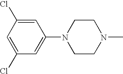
C1=C(Cl)C=C(Cl)C=C1N1CCN(C)CC1
